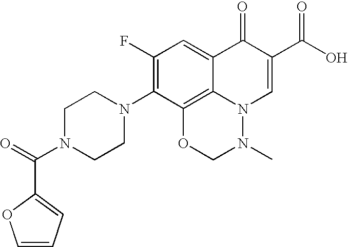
C1=CC=C(C(=O)N2CCN(C3=C(F)C=C4C5=C3OCN(C)N5C=C(C(=O)O)C4=O)CC2)O1
